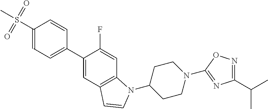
C1=CC(S(C)(=O)=O)=CC=C1C1=CC2=C(C=C1F)N(C1CCN(C3=NC(C(C)C)=NO3)CC1)C=C2
